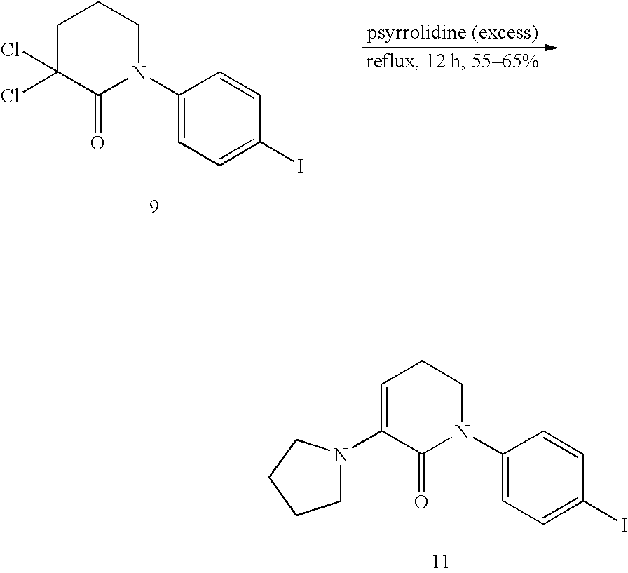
C1C(Cl)(Cl)C(=O)N(C2=CC=C(I)C=C2)CC1.C1=C(N2CCCC2)C(=O)N(C2=CC=C(I)C=C2)CC1
